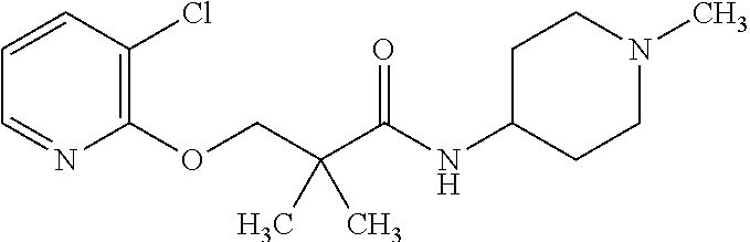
C1=CC(Cl)=C(OCC(C(NC2CCN(C)CC2)=O)(C)C)N=C1
